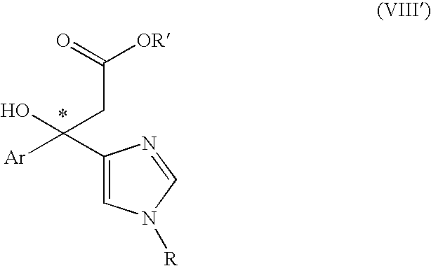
C1(C([Ar])(CC([OR])=O)O)=CN([R])C=N1
